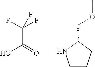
OC(=O)C(F)(F)F.C1CCC(COC)N1
